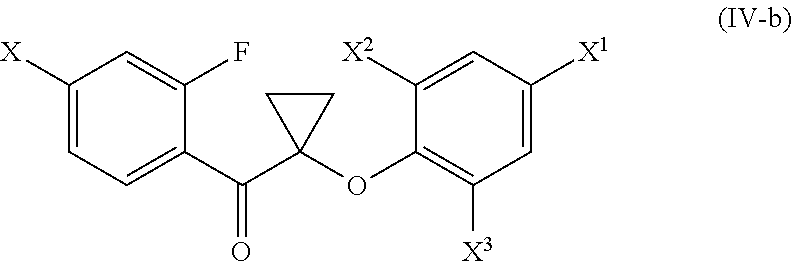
C1([X])=CC=C(C(C2(OC3=C([X3])C=C([X1])C=C3[X2])CC2)=O)C(F)=C1
